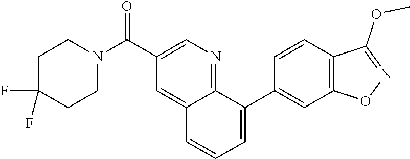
C1C(F)(F)CCN(C(C2=CN=C3C(=C2)C=CC=C3C2=CC3=C(C=C2)C(OC)=NO3)=O)C1
